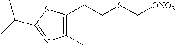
C1(C(C)C)=NC(C)=C(CCSC[ONO2])S1
